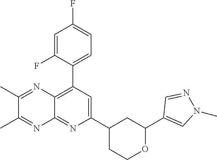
C1(C2=C3C(=NC(C4CCOC(C5=CN(C)N=C5)C4)=C2)N=C(C)C(C)=N3)=CC=C(F)C=C1F
